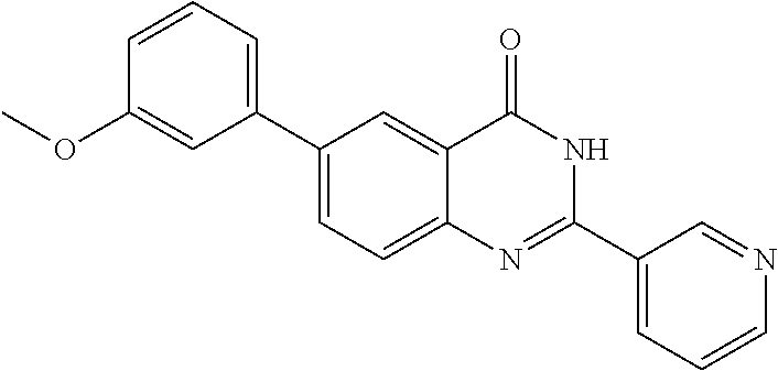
C1=C(OC)C=CC=C1C1=CC=C2C(=C1)C(=O)NC(C1=CC=CN=C1)=N2
